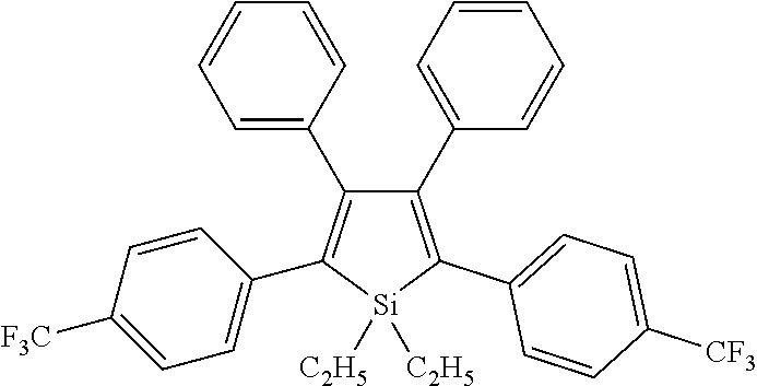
C1=C(C2=C(C3=CC=C([F3C])C=C3)[Si]([C2H5])([C2H5])C(C3=CC=C([CF3])C=C3)=C2C2=CC=CC=C2)C=CC=C1
